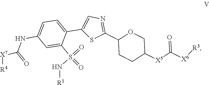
C1(C2=NC=C(C3=CC=C(NC(=O)[X7][R4])C=C3S(=O)(N[R1])=O)S2)CCC([X5]C([X6][R3])=O)CO1
